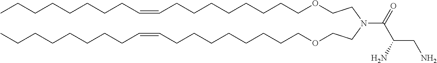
O(CCCCCCCCC=CCCCCCCCC)CCN(CCOCCCCCCCCC=CCCCCCCCC)C(C(CN)N)=O
